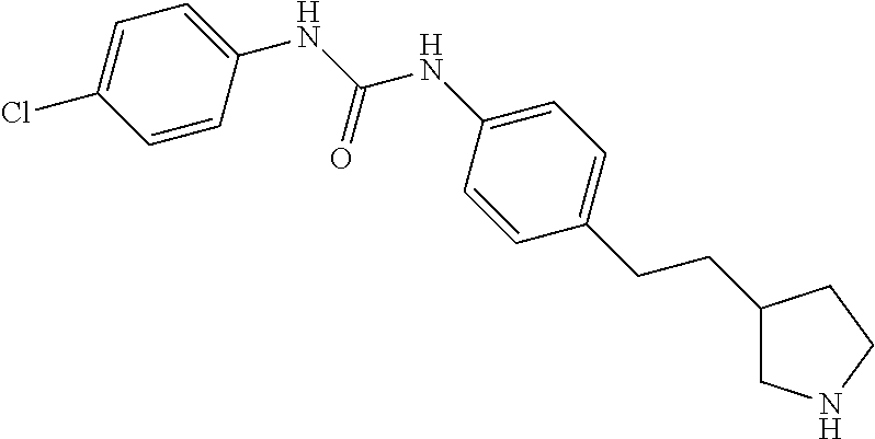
N(C(NC1=CC=C(CCC2CNCC2)C=C1)=O)C1=CC=C(Cl)C=C1
